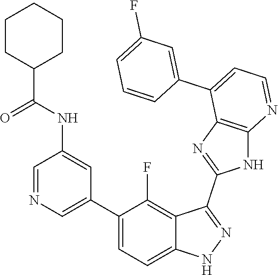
C1=NC=C(C2=CC=C3C(=C2F)C(C2=NC4=C(N2)N=CC=C4C2=CC(F)=CC=C2)=NN3)C=C1NC(=O)C1CCCCC1
